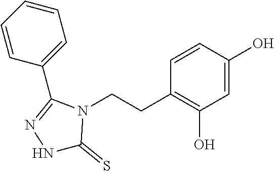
C1=CC(C2=NNC(=S)N2CCC2=C(O)C=C(O)C=C2)=CC=C1
